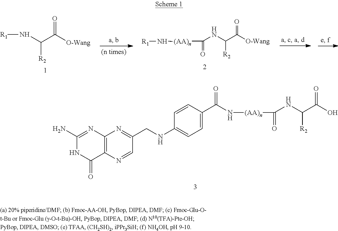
C(C([O-Wang])=O)(N[R1])[R2].C(C([O-Wang])=O)(NC(=O)[(AA)n]N[R1])[R2].C12=C(N=CC(CNC3=CC=C(C(N[(AA)n]C(=O)NC(C(O)=O)[R2])=O)C=C3)=N1)C(=O)NC(N)=N2
